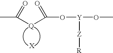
CC(=O)[Q]C(=O)O[Y](OC)[Z][R]
